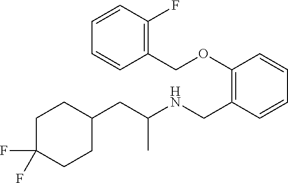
C1(CC(NCC2=C(OCC3=C(F)C=CC=C3)C=CC=C2)C)CCC(F)(F)CC1
